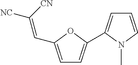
C1=CN(C)C(C2=CC=C(C=C([NC])[CN])O2)=C1
